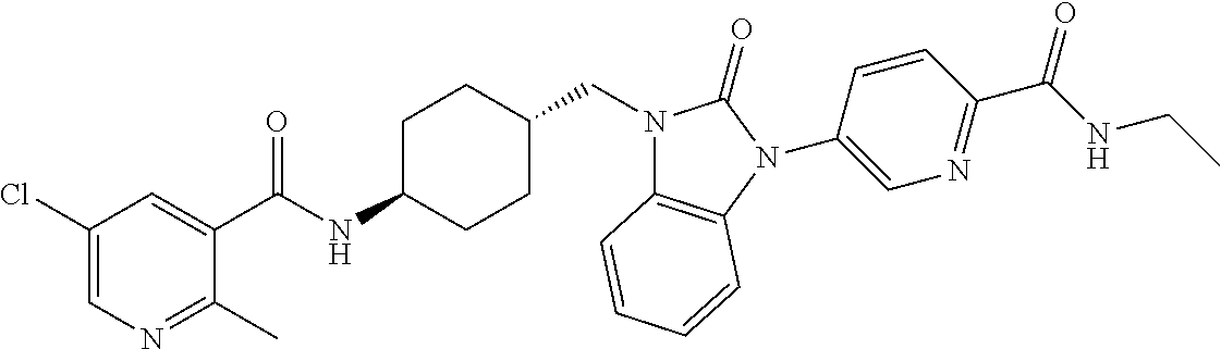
C1(Cl)=CN=C(C)C(C(NC2CCC(CN3C4=C(N(C5=CN=C(C(NCC)=O)C=C5)C3=O)C=CC=C4)CC2)=O)=C1
